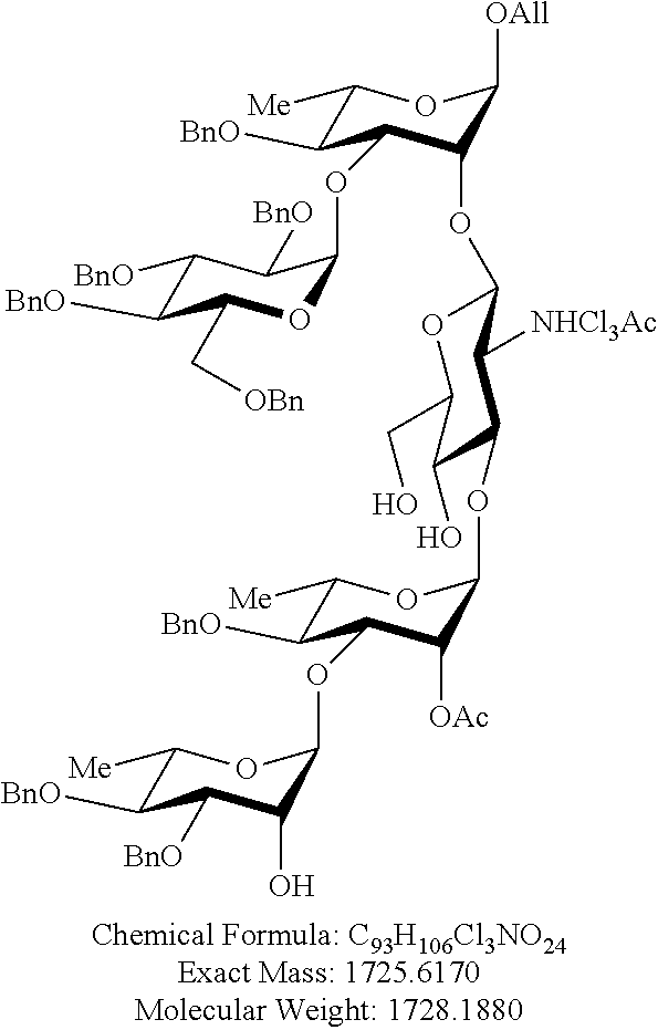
C1([Me])C([BnO])C(OC2OC(C[OBn])C([BnO])C([BnO])C2[BnO])C(OC2OC(CO)C(O)C(OC3C([OAc])C(OC4C(O)C([BnO])C([BnO])C([Me])O4)C([BnO])C([Me])O3)C2[NHCl3Ac])C([OAll])O1
